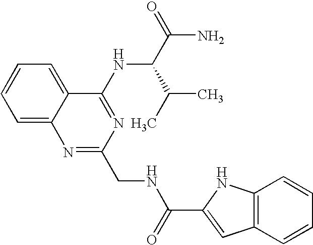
C1=C2C(=CC=C1)C(NC(C(C)C)C(N)=O)=NC(CNC(C1=CC3=C(N1)C=CC=C3)=O)=N2
